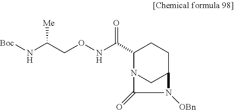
C1(C(=O)NOCC(N[Boc])[Me])N2CC(CC1)N([OBn])C2=O
